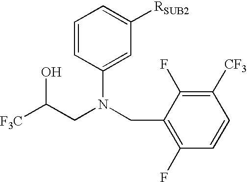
C1=CC(N(CC2=C(F)C=CC([CF3])=C2F)CC([F3C])O)=CC([RSUB2])=C1
